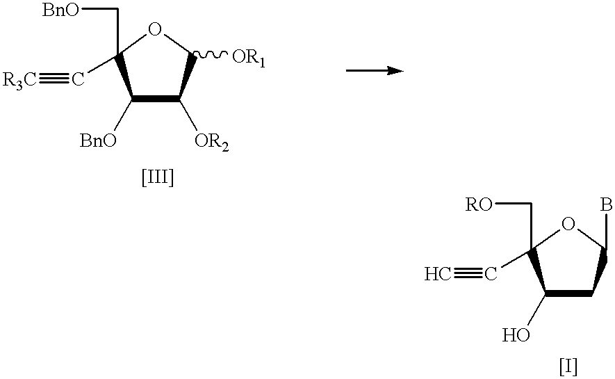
C1([BnO])C([OR2])C([OR1])OC1(C[BnO])C#[R3C].C1(O)CC(B)OC1(C[RO])C#C
